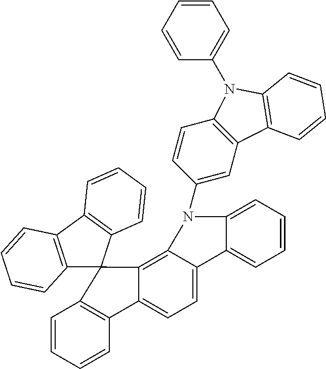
C12=C(C3=C(C=CC=C3)C13C1=C4C(=CC=C1C1=C3C=CC=C1)C1=CC=CC=C1N4C1=CC3=C(C=C1)N(C1=CC=CC=C1)C1=C3C=CC=C1)C=CC=C2
